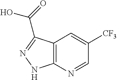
C12=C(N=CC([CF3])=C1)NN=C2C(=O)O
